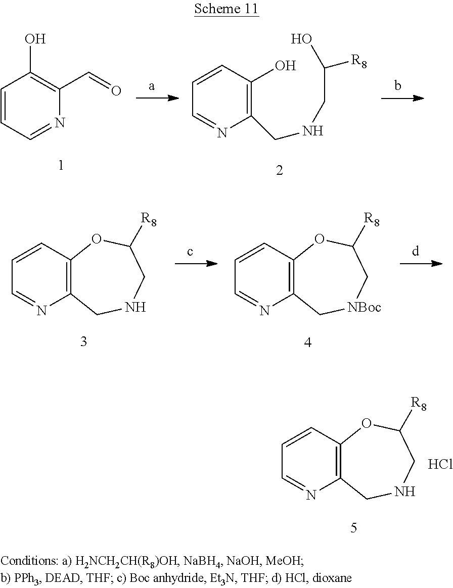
C1=CC=NC(C=O)=C1O.C1(CNCC([R8])O)=C(O)C=CC=N1.C12=C(C=CC=N1)OC([R8])CNC2.C12=C(C=CC=N1)OC([R8])C[NBoc]C2.C12=C(C=CC=N1)OC([R8])CNC2.Cl
